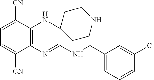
C12=C(N=C(NCC3=CC=CC(Cl)=C3)C3(N1)CCNCC3)C([CN])=CC=C2[CN]
